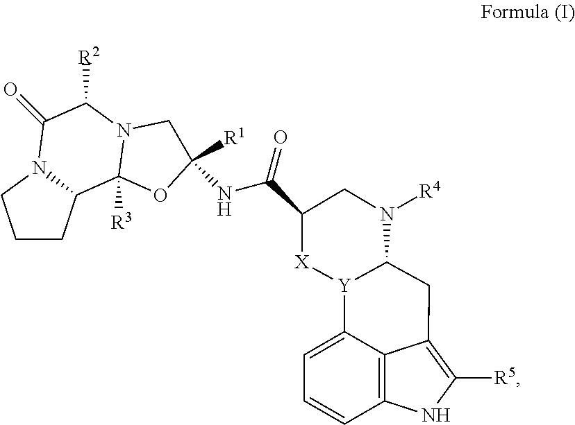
C1=C2C3=C(C=C1)NC([R5])=C3CC1[Y]2[X]C(C(NC2([R1])OC3([R3])C4CCCN4C(=O)C([R2])N3C2)=O)CN1[R4]
